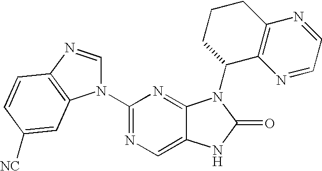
C12=CN=C(N3C=NC4=C3C=C([NC])C=C4)N=C1N(C1C3=C(CCC1)N=CC=N3)C(=O)N2
